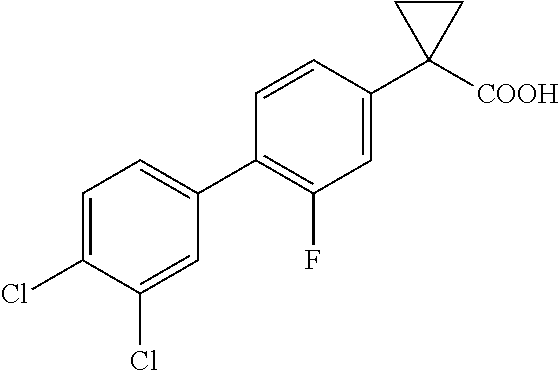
C1=C(Cl)C(Cl)=CC(C2=C(F)C=C(C3([COOH])CC3)C=C2)=C1
